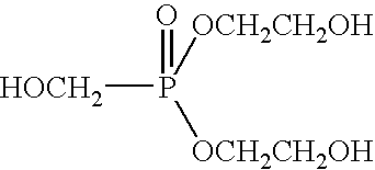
[HOCH2]P([OCH2CH2OH])([OCH2CH2OH])=O
